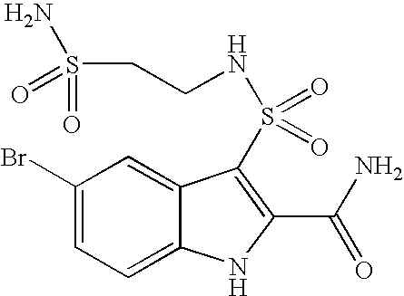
S(=O)(C1=C(C(=O)N)NC2=CC=C(Br)C=C21)(NCCS(N)(=O)=O)=O
